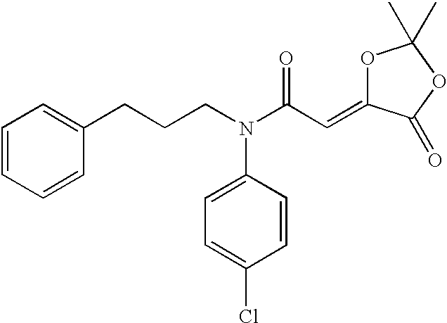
C1(CCCN(C(C=C2OC(C)(C)OC2=O)=O)C2=CC=C(Cl)C=C2)=CC=CC=C1
